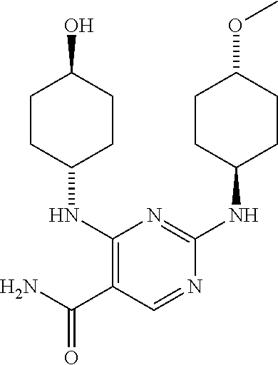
C1CC(NC2=NC(NC3CCC(O)CC3)=C(C(N)=O)C=N2)CCC1OC
